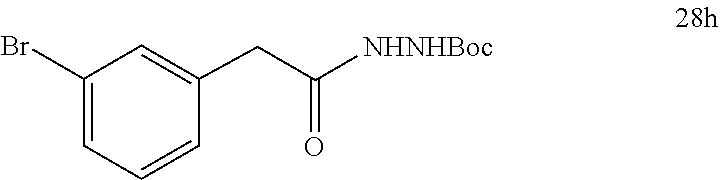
C1(Br)=CC=CC(CC([NHNHBoc])=O)=C1
